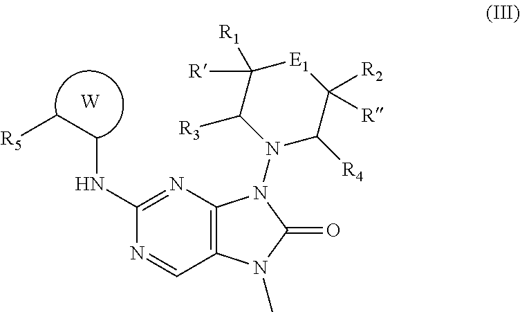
N1=CC2=C(N=C1NCC[R5])N(N1C([R4])C([R])([R2])[E1]C([R])([R1])C1[R3])C(=O)N2C.[W]
